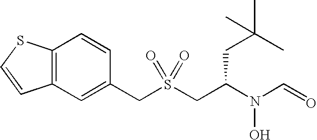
C(S(CC(N(C=O)O)CC(C)(C)C)(=O)=O)C1=CC2=C(C=C1)SC=C2
